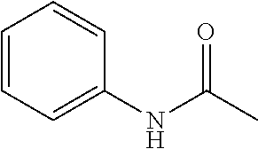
N(C(C)=O)C1=CC=CC=C1
